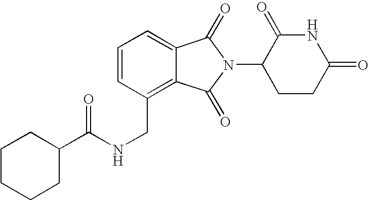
C1=C2C(=C(CNC(=O)C3CCCCC3)C=C1)C(=O)N(C1CCC(=O)NC1=O)C2=O
